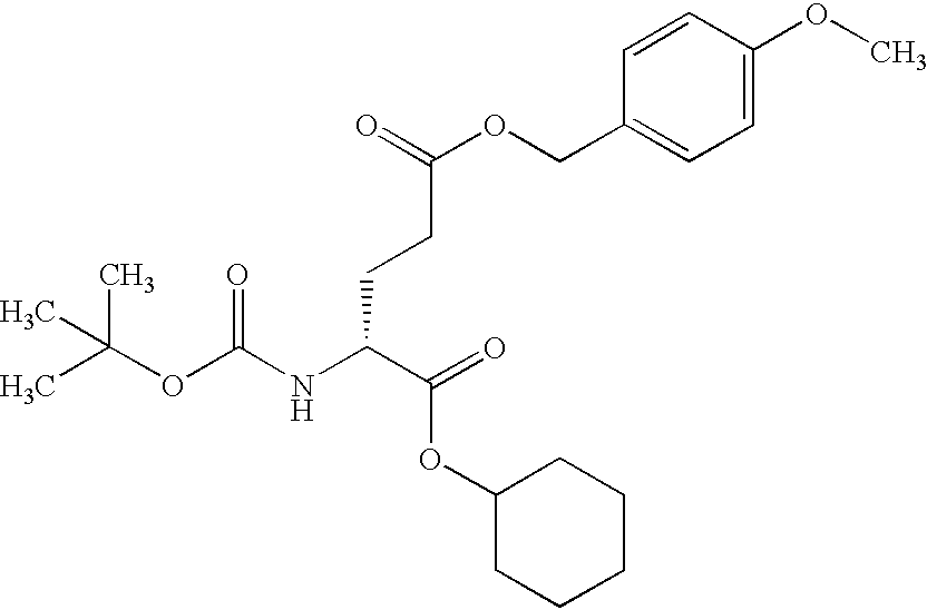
CC(OC(NC(C(OC1CCCCC1)=O)CCC(OCC1=CC=C(OC)C=C1)=O)=O)(C)C
